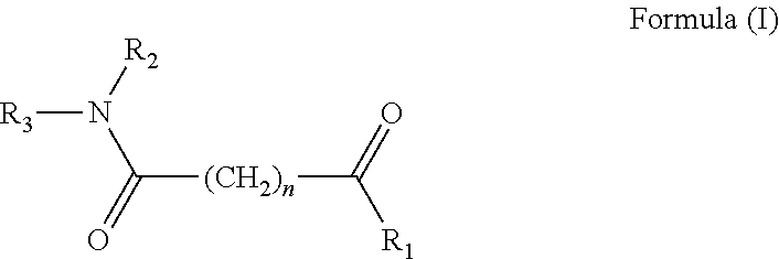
C([(CH2)n]C(=O)[R1])(=O)N([R3])[R2]
